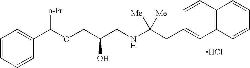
C1=CC=CC(C(OCC(CNC(CC2=CC3=C(C=C2)C=CC=C3)([Me])[Me])O)[n-Pr])=C1.Cl
